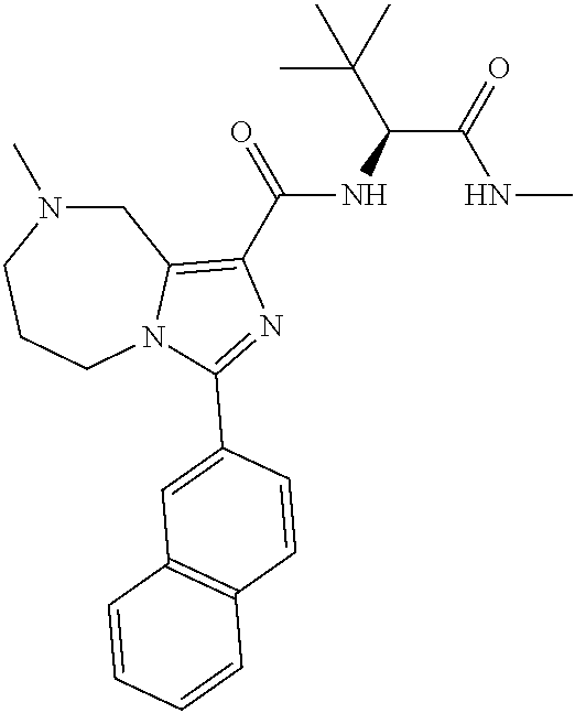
C1N(C)CCCN2C1=C(C(=O)NC(C(=O)NC)C(C)(C)C)N=C2C1=CC2=C(C=C1)C=CC=C2
